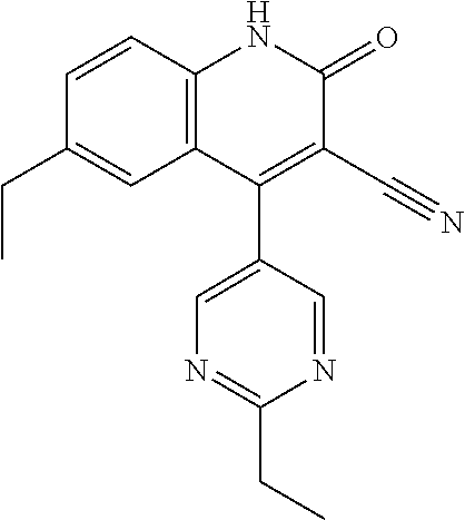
C1=CC2=C(C=C1CC)C(C1=CN=C(CC)N=C1)=C(C#N)C(=O)N2
